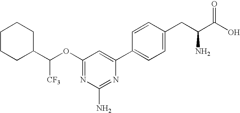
N1=C(OC(C2CCCCC2)[CF3])C=C(C2=CC=C(CC(C(O)=O)N)C=C2)N=C1N
